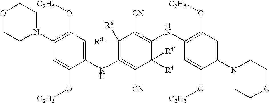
C1(NC2=C([CN])C([R4])([R4])C(NC3=C(O[C2H5])C=C(N4CCOCC4)C(O[C2H5])=C3)=C([CN])C2([R8])[R8])=CC(O[C2H5])=C(N2CCOCC2)C=C1O[C2H5]
